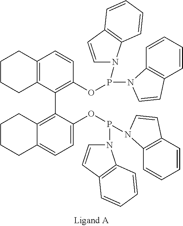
C12=C(C(C3=C4C(=CC=C3OP(N3C=CC5=C3C=CC=C5)N3C5=C(C=CC=C5)C=C3)CCCC4)=C(OP(N3C=CC4=C3C=CC=C4)N3C4=C(C=CC=C4)C=C3)C=C1)CCCC2
